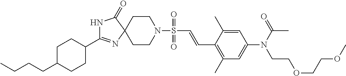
N1C(=O)C2(N=C1C1CCC(CCCC)CC1)CCN(S(=O)(=O)C=CC1=C(C)C=C(N(CCOCCOC)C(C)=O)C=C1C)CC2
